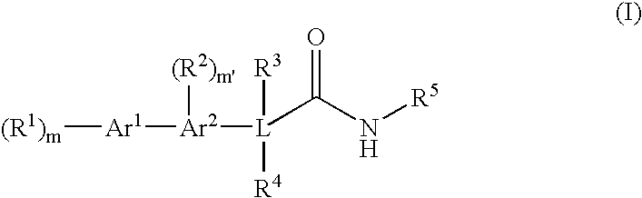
[(R1)m][Ar1][Ar2]([L](C(N[R5])=O)([R3])[R4])[(R2)m']
